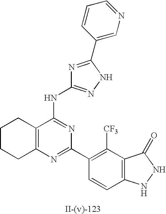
N1=C(C2=CN=CC=C2)NN=C1NC1=NC(C2=C([CF3])C3=C(C=C2)NNC3=O)=NC2=C1CCCC2
